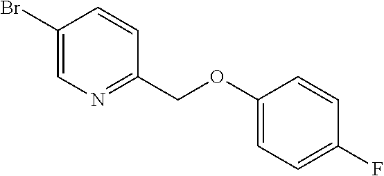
C1=C(OCC2=NC=C(Br)C=C2)C=CC(F)=C1
